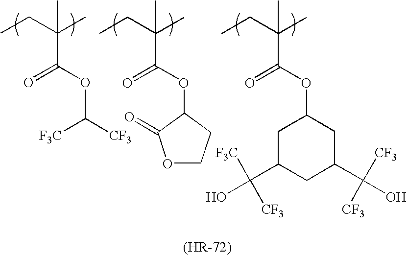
CCC(C)(C(OC([CF3])[CF3])=O)C.CCC(C)(C)C(OC1C(=O)OCC1)=O.CCC(C)(C(=O)OC1CC(C(O)([CF3])[CF3])CC(C(O)([CF3])[CF3])C1)C
